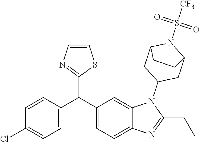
C1(C(C2=CC=C3C(=C2)N(C2CC4N(S(=O)([CF3])=O)C(C2)CC4)C(CC)=N3)C2=NC=CS2)=CC=C(Cl)C=C1
